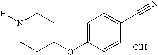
N1([H])CCC(OC2=CC=C(C#N)C=C2)CC1.Cl
